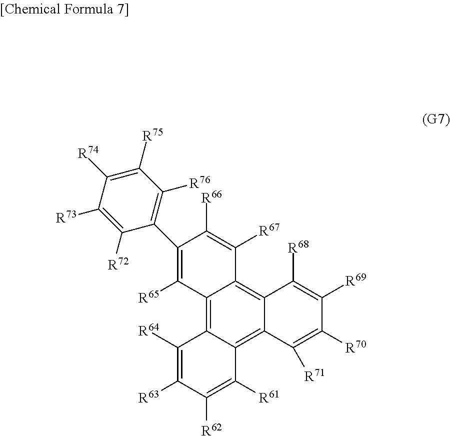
C12=C3C(=C4C(=C1C([R67])=C([R66])C(C1=C([R76])C([R75])=C([R74])C([R73])=C1[R72])=C2[R65])C([R68])=C([R69])C([R70])=C4[R71])C([R61])=C([R62])C([R63])=C3[R64]
